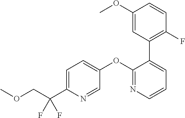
C1=C(C(COC)(F)F)N=CC(OC2=NC=CC=C2C2=C(F)C=CC(OC)=C2)=C1
